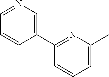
C1=C(C)N=C(C2=CN=CC=C2)C=C1
